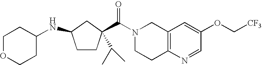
N1(C(=O)C2(C(C)C)CCC(NC3CCOCC3)C2)CCC2=C(C1)C=C(OC[CF3])C=N2
